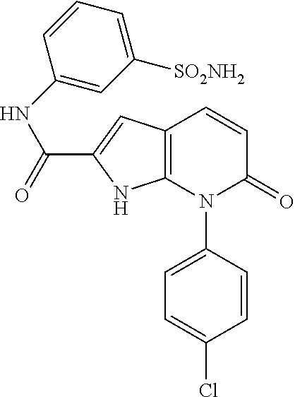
C12=C(C=C(C(=O)NC3=CC([SO2NH2])=CC=C3)N1)C=CC(=O)N2C1=CC=C(Cl)C=C1
